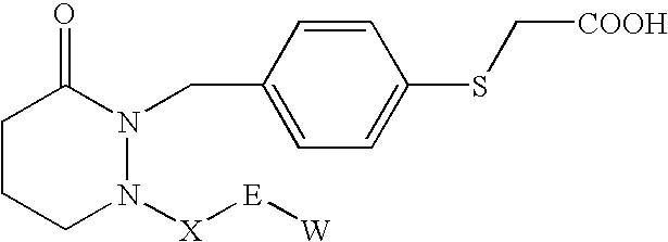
C1CCN([X][E][W])N(CC2=CC=C(SC[COOH])C=C2)C1=O
